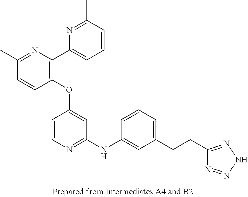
C1(OC2=CC(NC3=CC(CCC4=NNN=N4)=CC=C3)=NC=C2)=C(C2=CC=CC(C)=N2)N=C(C)C=C1
